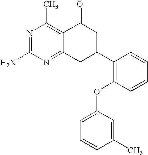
C12=NC(N)=NC(C)=C1C(=O)CC(C1=C(OC3=CC=CC(C)=C3)C=CC=C1)C2
